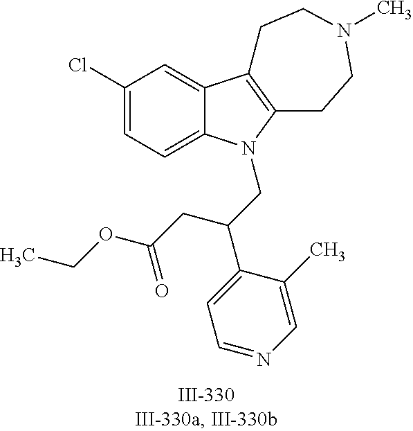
C12=CC(Cl)=CC=C1N(CC(C1=CC=NC=C1C)CC(OCC)=O)C1=C2CCN(C)CC1
